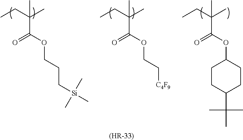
CCC(C)(C)C(OCC[C4F9])=O.CCC(C)(C)C(OCCC[Si](C)(C)C)=O.CCC(C)(C)C(OC1CCC(C(C)(C)C)CC1)=O.[(HR-33)]
